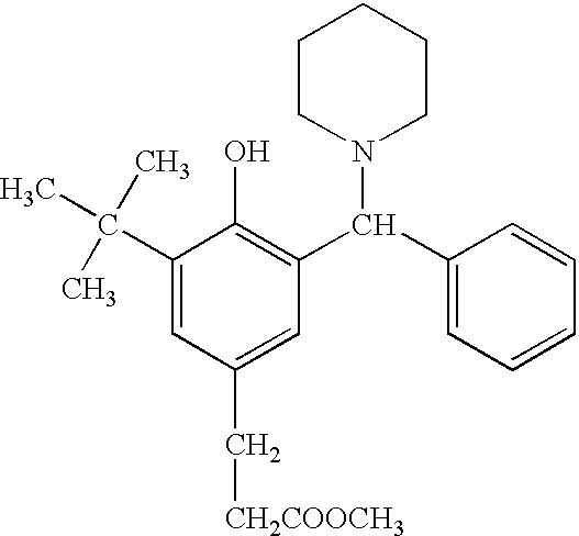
C1(C(C)(C)C)=CC(C[CH2COOCH3])=CC(C(C2=CC=CC=C2)N2CCCCC2)=C1O
